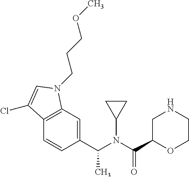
N(C(C1OCCNC1)=O)(C1CC1)C(C1=CC2=C(C=C1)C(Cl)=CN2CCCOC)C
